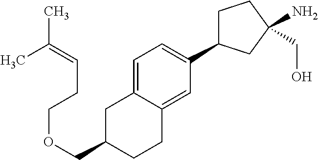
C1=C2C(=CC(C3CCC(CO)(N)C3)=C1)CCC(COCCC=C(C)C)C2
